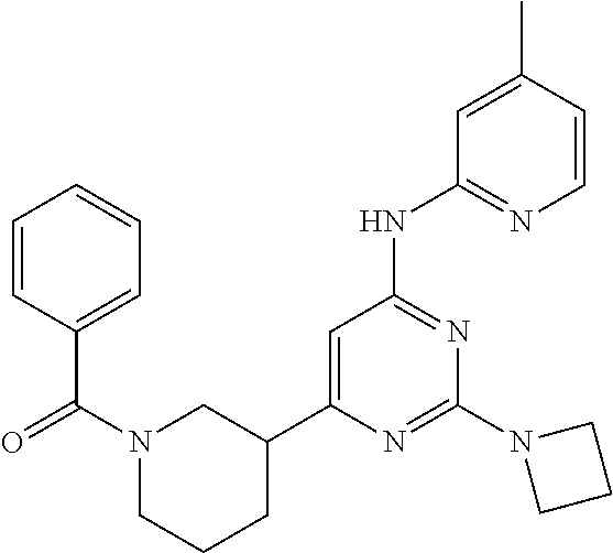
N1=C(N2CCC2)N=C(NC2=NC=CC(C)=C2)C=C1C1CN(C(=O)C2=CC=CC=C2)CCC1
